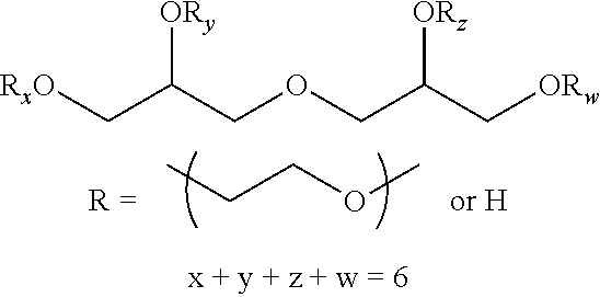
C(C)COC.[ORy]C(COCC([ORz])C[ORw])C[RxO]
